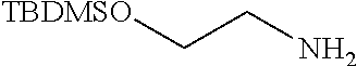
[TBDMSO]CCN
